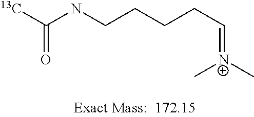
[13C]C(NCCCCC=[N+](C)C)=O
